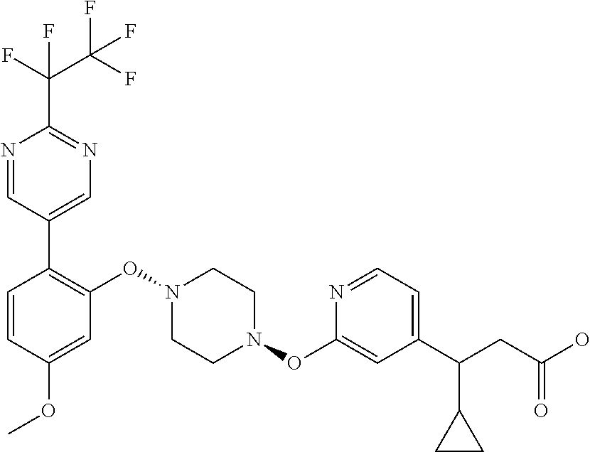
N1=CC(C2=C(ON3CCN(OC4=CC(C(CC(O)=O)C5CC5)=CC=N4)CC3)C=C(OC)C=C2)=CN=C1C(F)(F)C(F)(F)F
